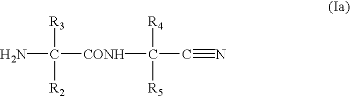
NC([CONH]C(C#N)([R4])[R5])([R2])[R3]
